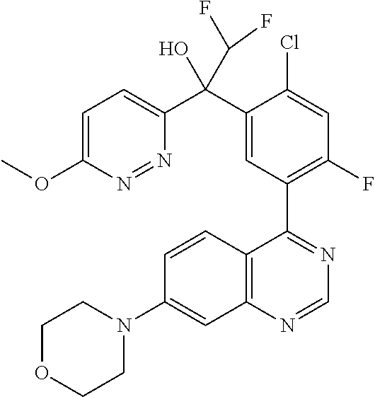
C1OCCN(C2=CC3=C(C=C2)C(C2=C(F)C=C(Cl)C(C(C4=CC=C(OC)N=N4)(O)C(F)F)=C2)=NC=N3)C1
